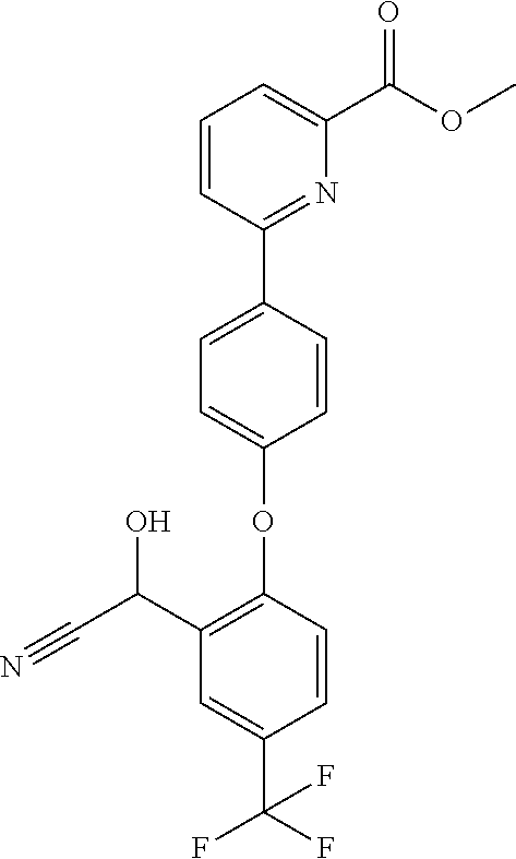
C1=CC(C2=NC(C(OC)=O)=CC=C2)=CC=C1OC1=C(C(C#N)O)C=C(C(F)(F)F)C=C1
